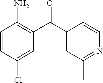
C1=CC(N)=C(C(C2=CC(C)=NC=C2)=O)C=C1Cl
